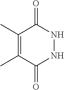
C1(C)=C(C)C(=O)NNC1=O
